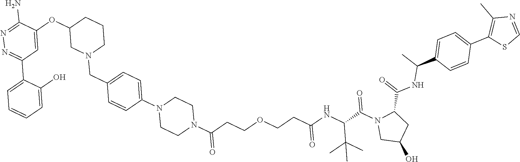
N1=C(N)C(OC2CN(CC3=CC=C(N4CCN(C(CCOCCC(NC(C(N5CC(O)CC5C(NC(C)C5=CC=C(C6=C(C)N=CS6)C=C5)=O)=O)C(C)(C)C)=O)=O)CC4)C=C3)CCC2)=CC(C2=CC=CC=C2O)=N1
